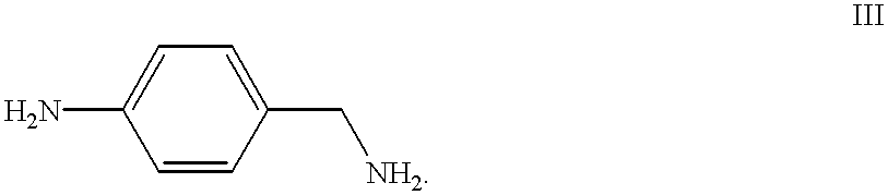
C1=CC(C[NH2])=CC=C1N
